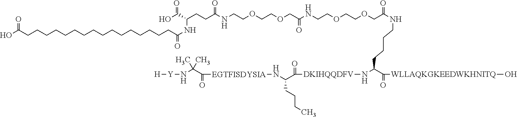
OC(CCCCCCCCCCCCCCCCC(NC(C(O)=O)CCC(NCCOCCOCC(NCCOCCOCC(NCCCCC(N[DKIHQQDFV]C(C(CCCC)N[EGTFISDYSIA]C(C(N[Y][H])(C)C)=O)=O)C(=O)[WLLAQKGKEEDWKHNITQ]O)=O)=O)=O)=O)=O
